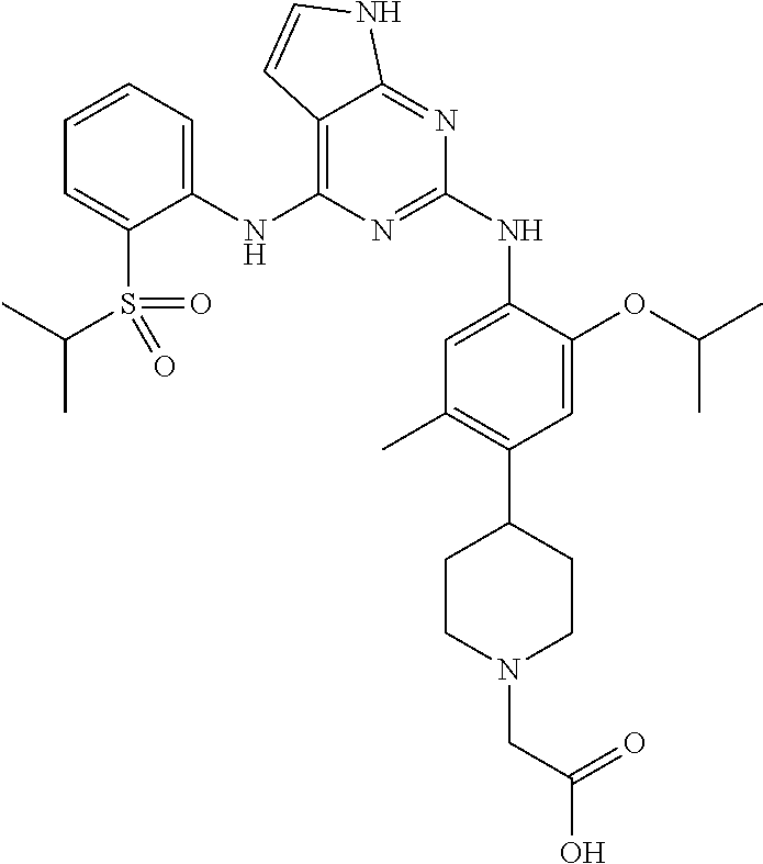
C1(NC2=C3C(=NC(NC4=CC(C)=C(C5CCN(CC(=O)O)CC5)C=C4OC(C)C)=N2)NC=C3)=CC=CC=C1S(C(C)C)(=O)=O
